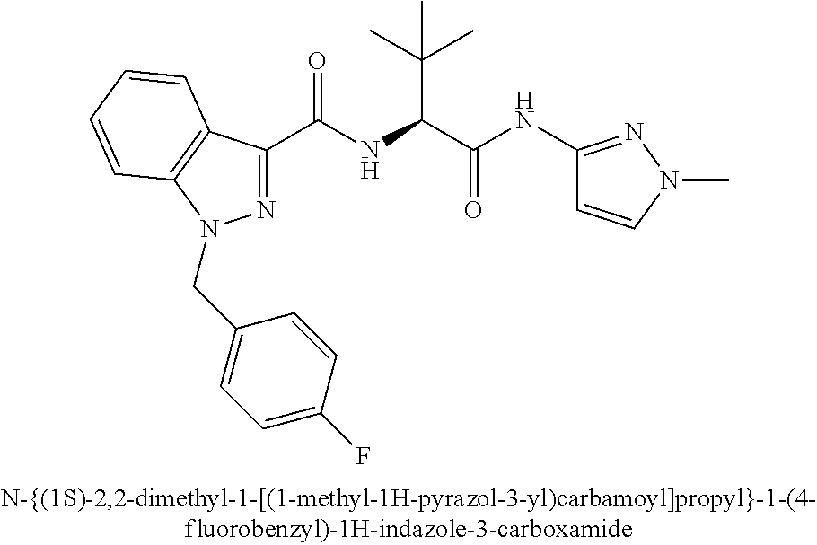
C(=O)(NC(C(C)(C)C)C(=O)NC1=NN(C)C=C1)C1=NN(CC2=CC=C(F)C=C2)C2=C1C=CC=C2
